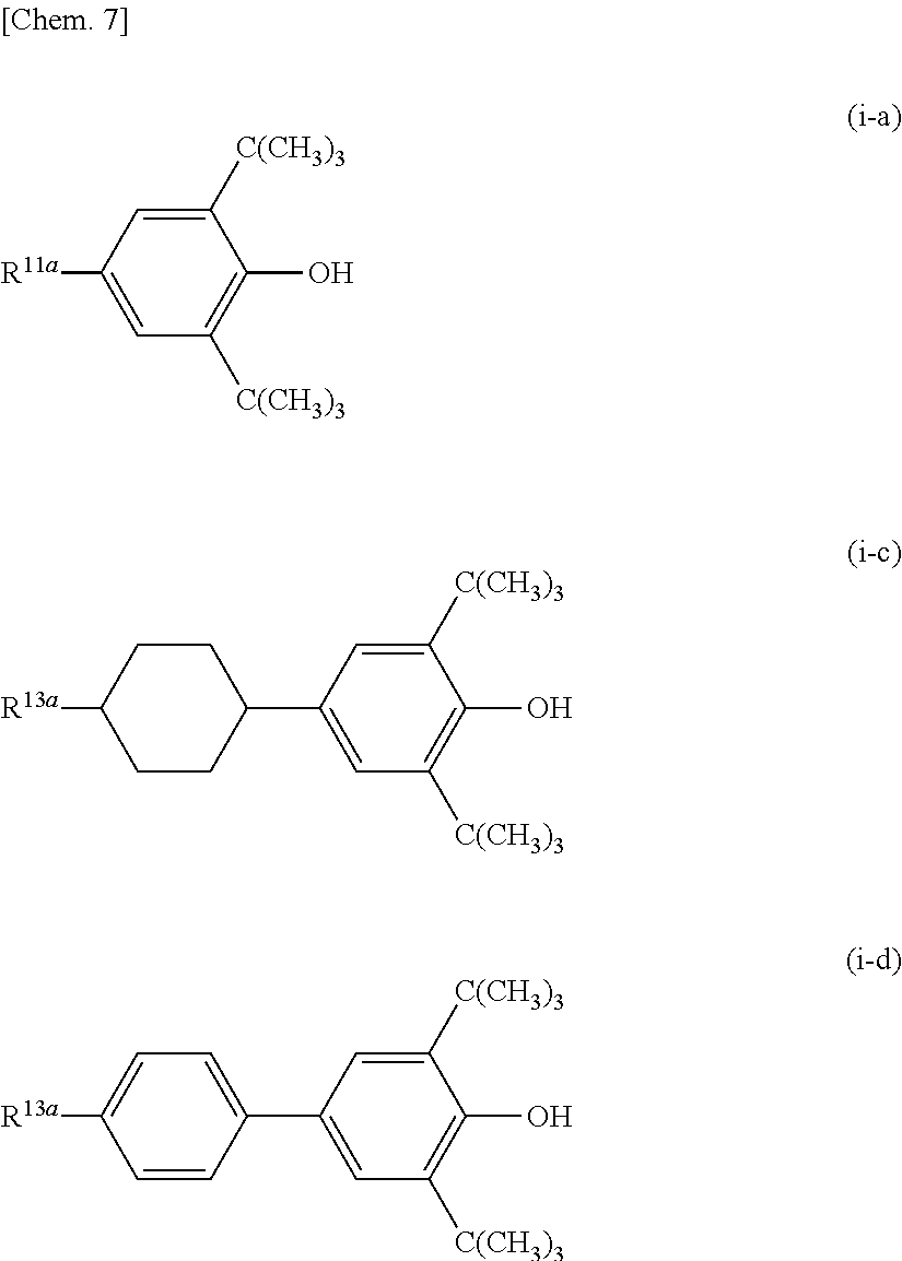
[R11a]C1=CC([C(CH3)3])=C(O)C([C(CH3)3])=C1.C1(C2=CC([C(CH3)3])=C(O)C([C(CH3)3])=C2)CCC([R13a])CC1.C1(C2=CC([C(CH3)3])=C(O)C([C(CH3)3])=C2)=CC=C([R13a])C=C1
